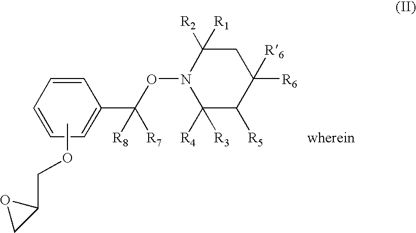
C1=CC=C(C([R8])([R7])ON2C([R4])([R3])C([R5])C([R6])([R6])CC2([R1])[R2])C=C1.C1(COC)OC1
